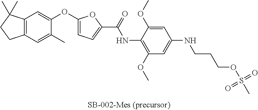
C12=C(C=C(OC3=CC=C(C(NC4=C(OC)C=C(NCCCOS(C)(=O)=O)C=C4OC)=O)O3)C(C)=C1)C(C)(C)CC2
